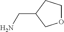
O1CCC(CN)C1
